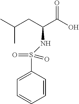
CC(CC(C(O)=O)NS(=O)(=O)C1=CC=CC=C1)C
